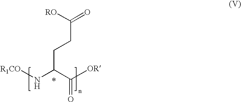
[RO]C(=O)CCC(N[R1CO])C([OR])=O
